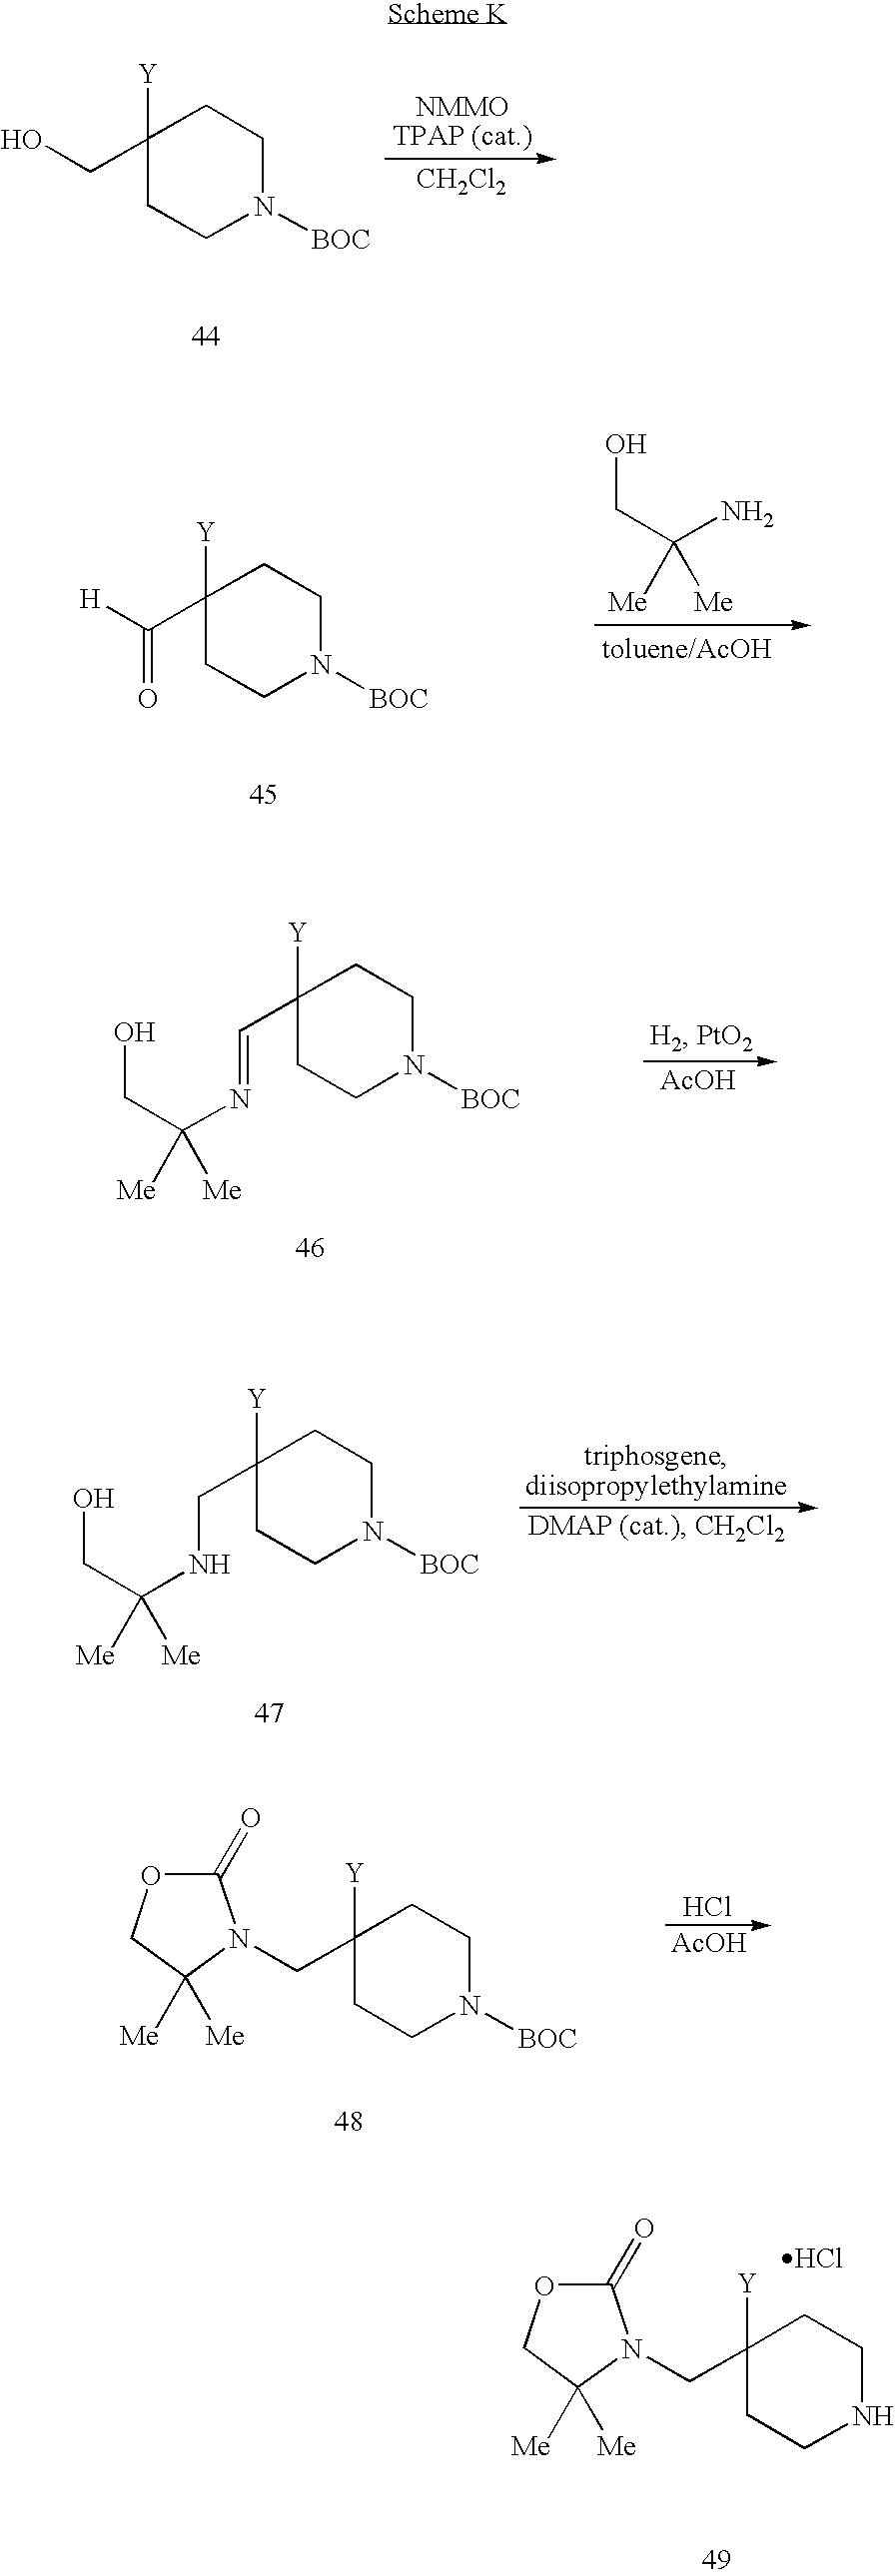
C1(CO)([Y])CCN([BOC])CC1.[CH2Cl2].C1(C([H])=O)([Y])CCN([BOC])CC1.OCC(N)([Me])[Me].OCC(N=CC1([Y])CCN([BOC])CC1)([Me])[Me].[AcOH].OCC(NCC1([Y])CCN([BOC])CC1)([Me])[Me].C1([Y])(CN2C(=O)OCC2([Me])[Me])CCNCC1.Cl.[AcOH].O1CC([Me])([Me])N(CC2([Y])CCN([BOC])CC2)C1=O.Cl
